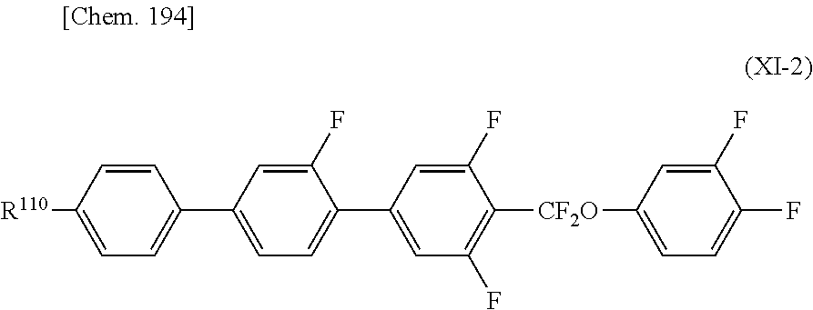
C1(C2=CC=C(C3=CC=C([R110])C=C3)C=C2F)=CC(F)=C([CF2O]C2=CC=C(F)C(F)=C2)C(F)=C1
